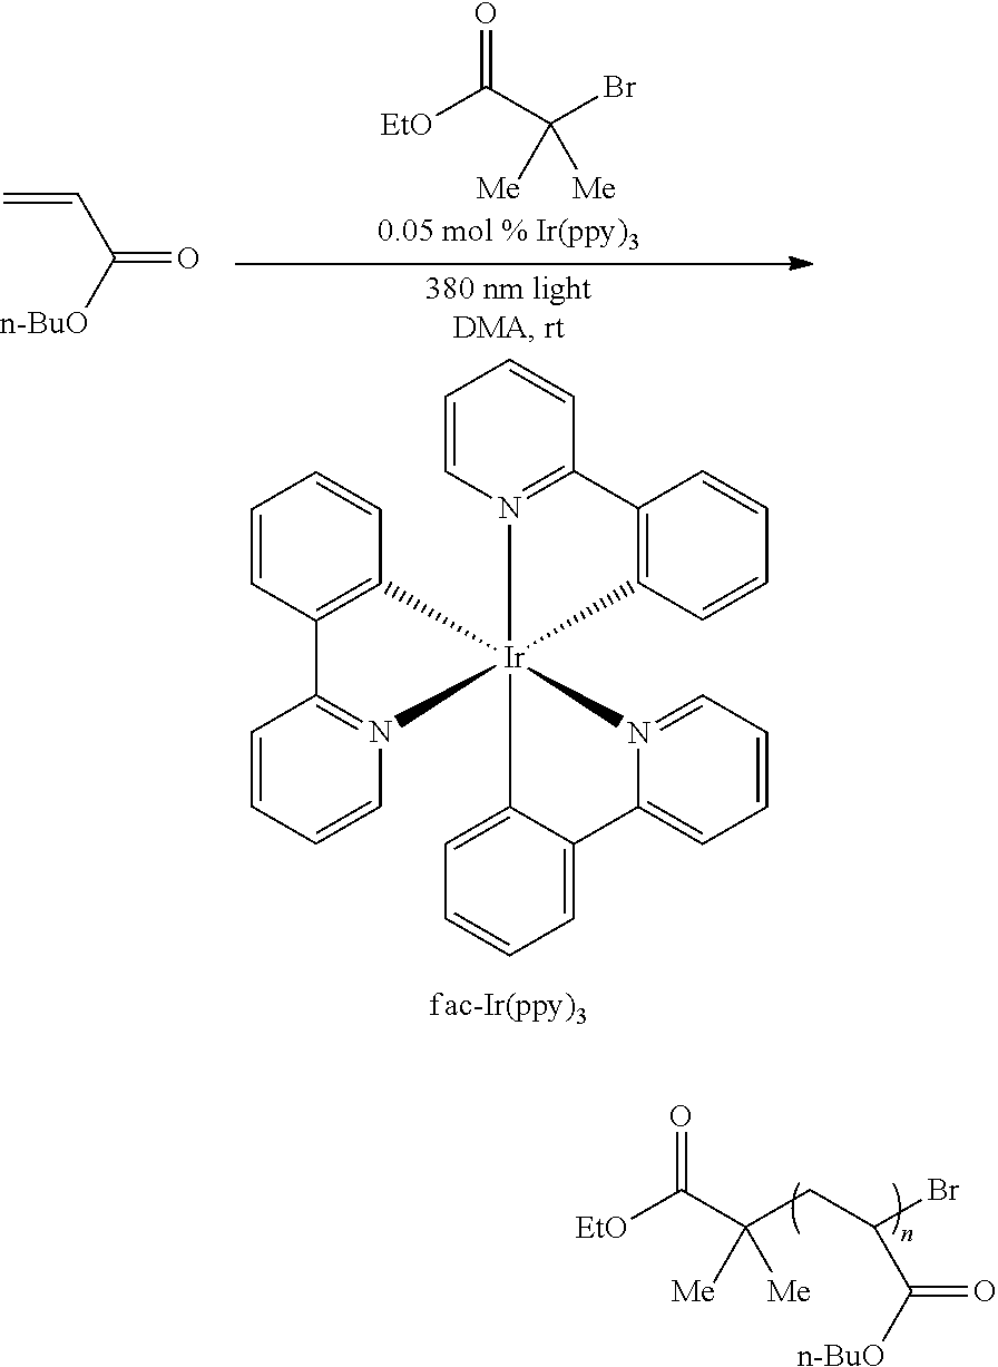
[EtO]C(C(CC(Br)C([n-BuO])=O)([Me])[Me])=O.C(=O)([n-BuO])C=C.O=C(C([Me])(Br)[Me])[EtO].C1=CC2=C(C=C1)[Ir]13(N4=C2C=CC=C4)(C2=C(C=CC=C2)C2=N1C=CC=C2)N1=CC=CC=C1C1=CC=CC=C13
